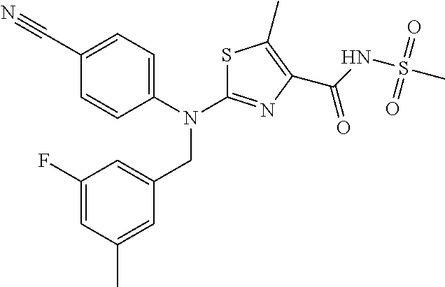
C1(C#N)=CC=C(N(CC2=CC(F)=CC(C)=C2)C2=NC(C(NS(C)(=O)=O)=O)=C(C)S2)C=C1
